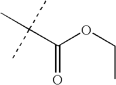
C(OCC)(C(C)(C)C)=O
